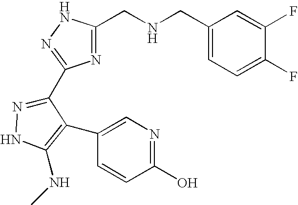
C1(CNCC2=NC(C3=NNC(NC)=C3C3=CN=C(O)C=C3)=NN2)=CC=C(F)C(F)=C1
